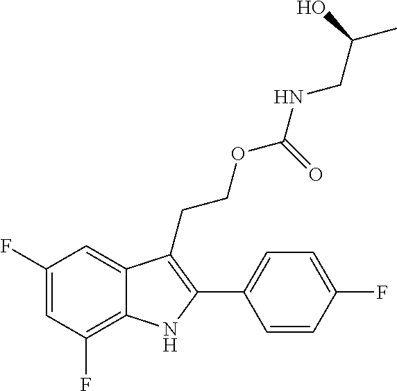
C1(F)=C2C(=CC(F)=C1)C(CCOC(NCC(C)O)=O)=C(C1=CC=C(F)C=C1)N2
